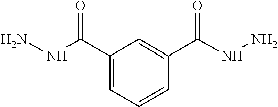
C1(C(NN)=O)=CC=CC(C(NN)=O)=C1
